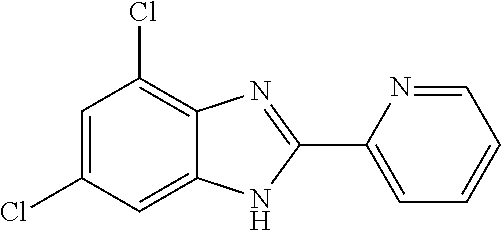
C1=C(Cl)C=C2C(=C1Cl)N=C(C1=CC=CC=N1)N2
